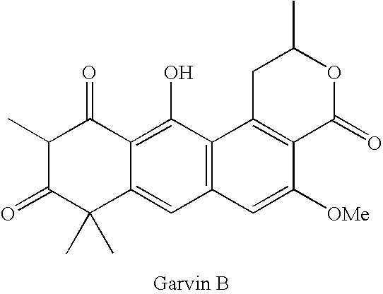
C12=C(O)C3=C(C=C1C(C)(C)C(=O)C(C)C2=O)C=C([OMe])C1=C3CC(C)OC1=O
